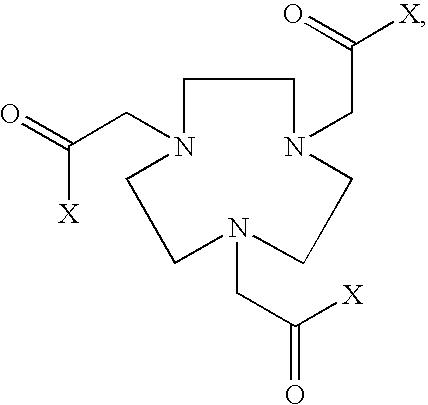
O=C(CN1CCN(CC([X])=O)CCN(CC(=O)[X])CC1)[X]
